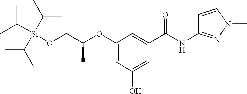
C1(OC(CO[Si](C(C)C)(C(C)C)C(C)C)C)=CC(O)=CC(C(NC2=NN(C)C=C2)=O)=C1
